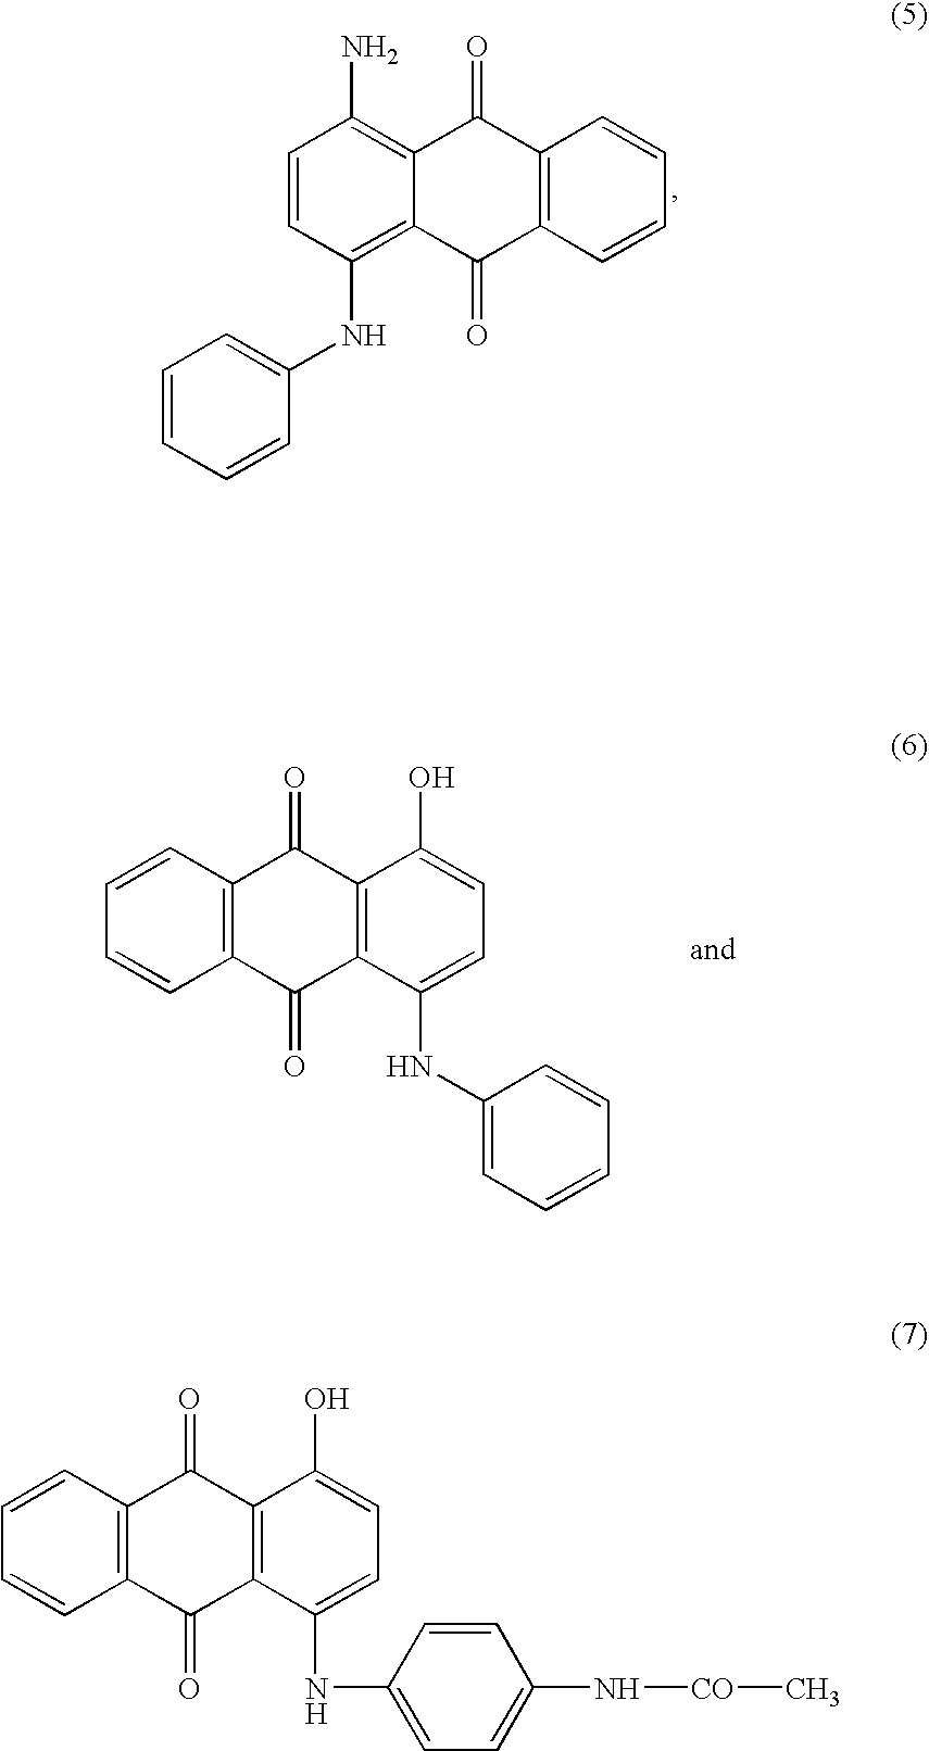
C1=CC(NC2=CC=CC=C2)=C2C(=C1N)C(=O)C1=C(C2=O)C=CC=C1.C1=CC2=C(C=C1)C(=O)C1=C(C2=O)C(O)=CC=C1NC1=CC=CC=C1.C1=CC2=C(C=C1)C(=O)C1=C(C2=O)C(O)=CC=C1NC1=CC=C(N[CO]C)C=C1
